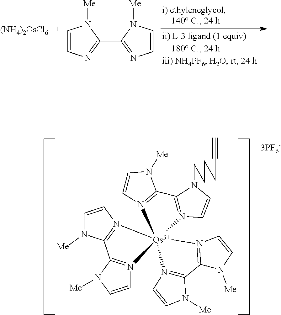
C1=CN=C(C2=NC=CN2[Me])N1[Me].[(NH4)2OsCl6].C12=N(C=CN1[Me])[Os]13(N4=C2N(CCCCC#C)C=C4)(N2=C(C4=N1C=CN4[Me])N([Me])C=C2)N1=C(N([Me])C=C1)C1=N3C=CN1[Me]
